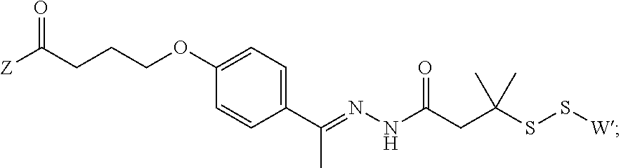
C1=C(OCCCC([Z])=O)C=CC(C(=NNC(CC(SS[W])(C)C)=O)C)=C1
